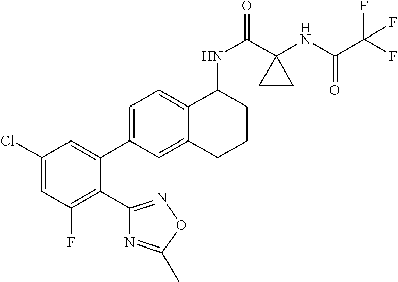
C1(Cl)=CC(F)=C(C2=NOC(C)=N2)C(C2=CC=C3C(=C2)CCCC3NC(=O)C2(NC(C(F)(F)F)=O)CC2)=C1
